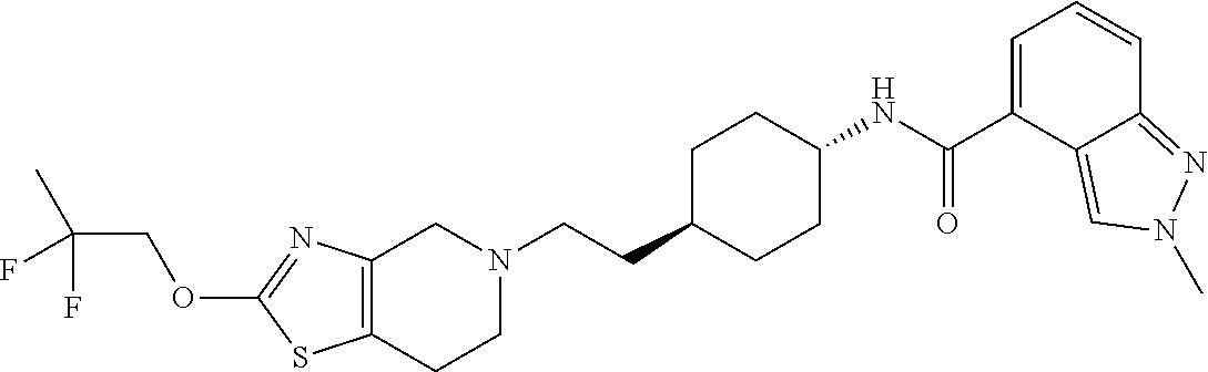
C12=C(CCN(CCC3CCC(NC(C4=CC=CC5=NN(C)C=C45)=O)CC3)C1)SC(OCC(C)(F)F)=N2
